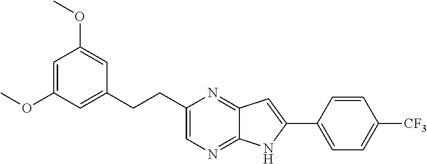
C1=C(OC)C=C(CCC2=CN=C3C(=N2)C=C(C2=CC=C([CF3])C=C2)N3)C=C1OC
